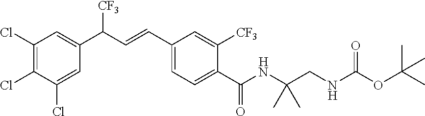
C1(Cl)=C(Cl)C(Cl)=CC(C(C=CC2=CC=C(C(NC(CNC(OC(C)(C)C)=O)(C)C)=O)C([CF3])=C2)[CF3])=C1
